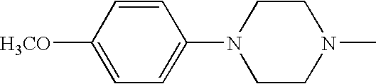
C1=CC([H3CO])=CC=C1N1CCN(C)CC1
